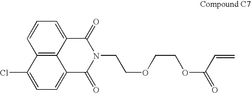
C12=C3C(=CC=C1)C(=O)N(CCOCCOC(=O)C=C)C(=O)C3=CC=C2Cl
